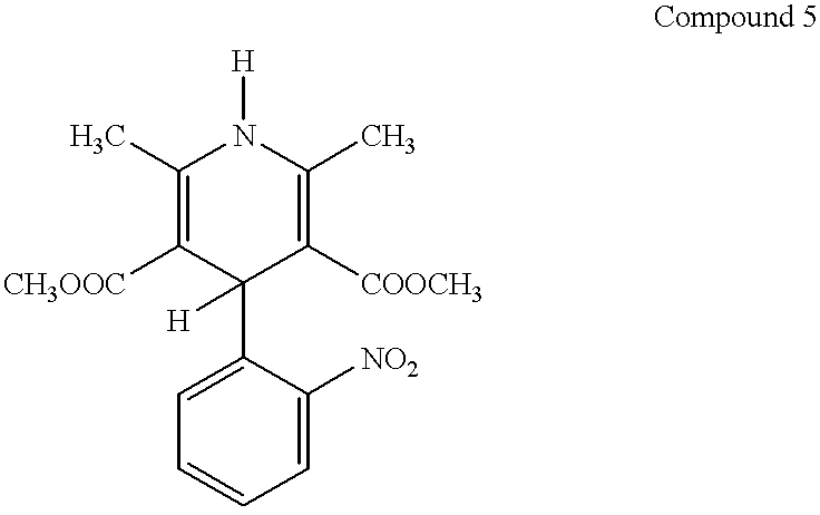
C1(C)=C([CH3OOC])C(C2=CC=CC=C2[NO2])([H])C([COOCH3])=C(C)N1[H]
